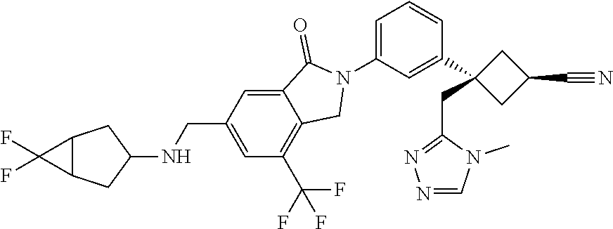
FC1(F)C2C1CC(NCC1=CC(C(F)(F)F)=C3C(=C1)C(=O)N(C1=CC=CC(C4(CC5=NN=CN5C)CC(C#N)C4)=C1)C3)C2
